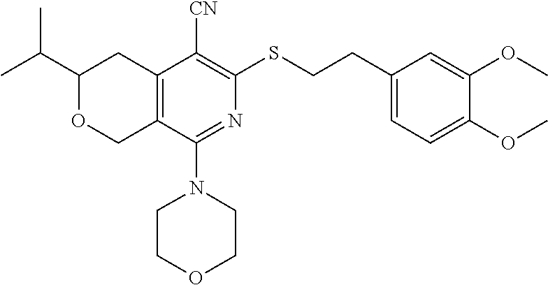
C1(C(C)C)OCC2=C(C1)C([CN])=C(SCCC1=CC=C(OC)C(OC)=C1)N=C2N1CCOCC1
